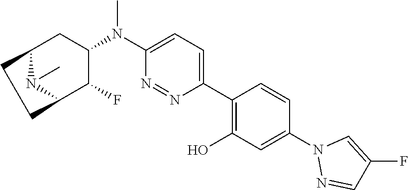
C12N(C)C(C(F)C(N(C3=CC=C(C4=C(O)C=C(N5N=CC(F)=C5)C=C4)N=N3)C)C1)CC2
